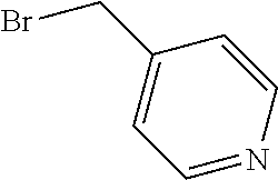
BrCC1=CC=NC=C1
